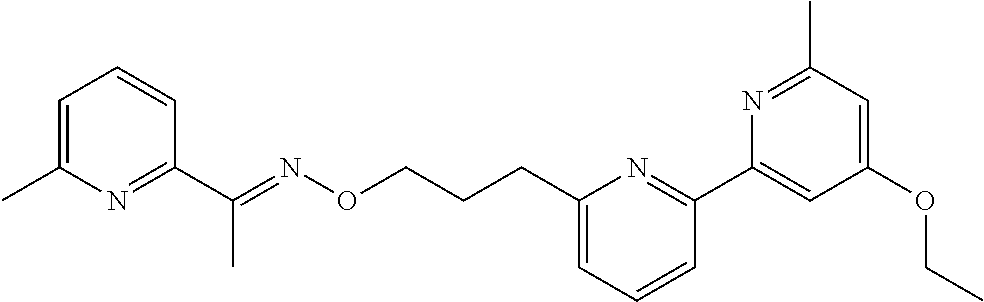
C1=C(C)N=C(C(=NOCCCC2=CC=CC(C3=CC(OCC)=CC(C)=N3)=N2)C)C=C1
